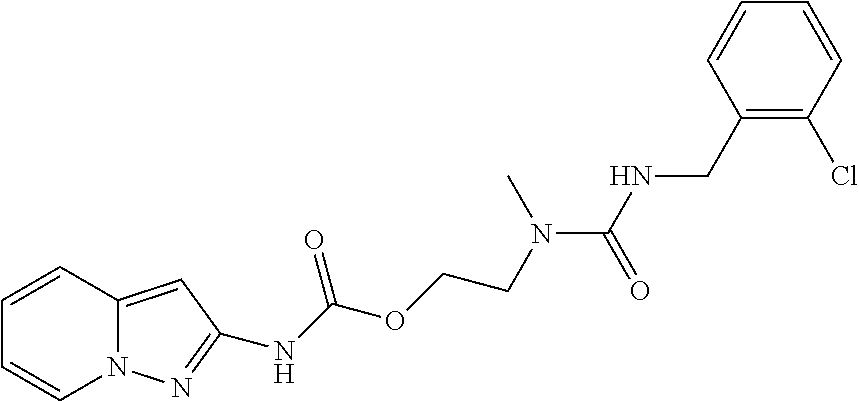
C1=CC(CNC(N(CCOC(NC2=NN3C=CC=CC3=C2)=O)C)=O)=C(Cl)C=C1
